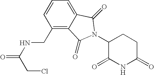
C1=CC(CNC(=O)CCl)=C2C(=C1)C(=O)N(C1C(=O)NC(=O)CC1)C2=O
